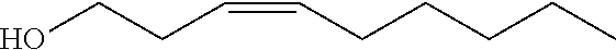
OCCC=CCCCCC
